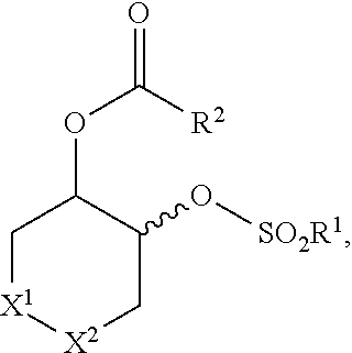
C1[X1][X2]CC(O[SO2R1])C1OC(=O)[R2]
